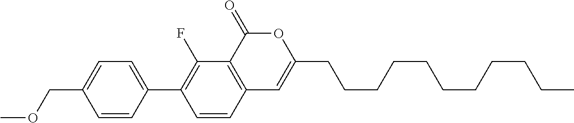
C12=C(C(=O)OC(CCCCCCCCCCC)=C1)C(F)=C(C1=CC=C(COC)C=C1)C=C2
